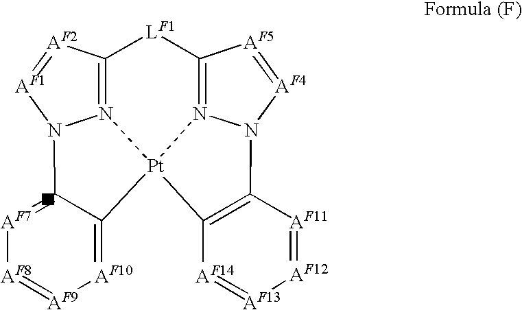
N12=C3[LF1]C4=N5[Pt]1(C1=[AF10][AF9]=[AF8][AF7]=C1N2[AF1]=[AF2]3)C1=C([AF11]=[AF12][AF13]=[AF14]1)N5[AF4]=[AF5]4
